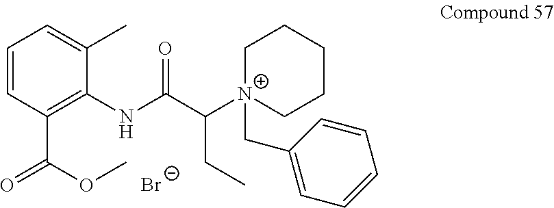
C1=CC(C(OC)=O)=C(NC(C([N+]2(CC3=CC=CC=C3)CCCCC2)CC)=O)C(C)=C1.[Br-]
